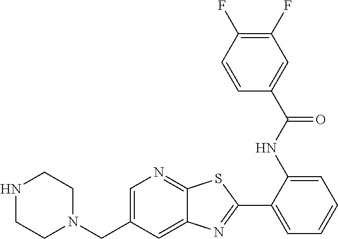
N1CCN(CC2=CN=C3C(=C2)N=C(C2=CC=CC=C2NC(C2=CC(F)=C(F)C=C2)=O)S3)CC1
